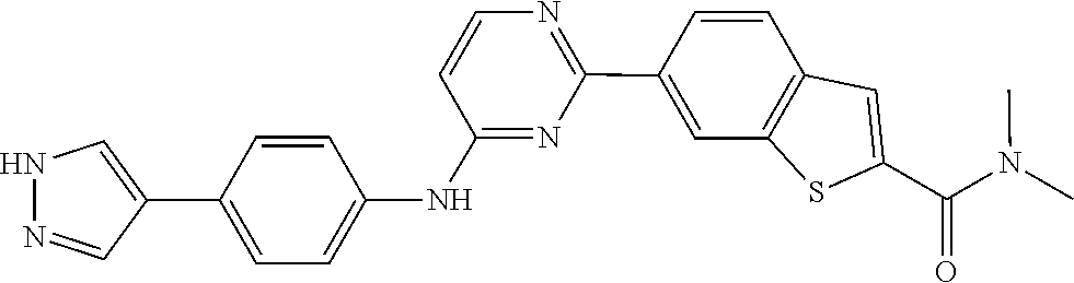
N(C)(C(C1=CC2=C(S1)C=C(C1=NC=CC(NC3=CC=C(C4=CNN=C4)C=C3)=N1)C=C2)=O)C
